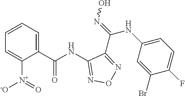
C1(NC(C2=CC=CC=C2[N+]([-O])=O)=O)=NON=C1C(=NO)NC1=CC=C(F)C(Br)=C1
